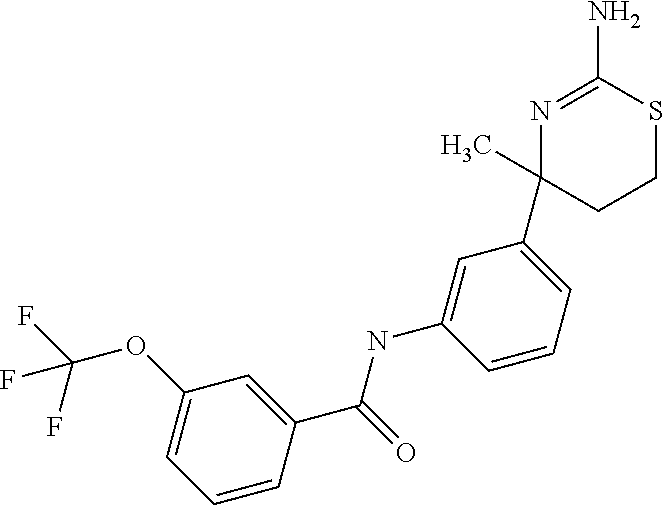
N1=C(N)SCCC1(C1=CC=CC(NC(=O)C2=CC(OC(F)(F)F)=CC=C2)=C1)C
